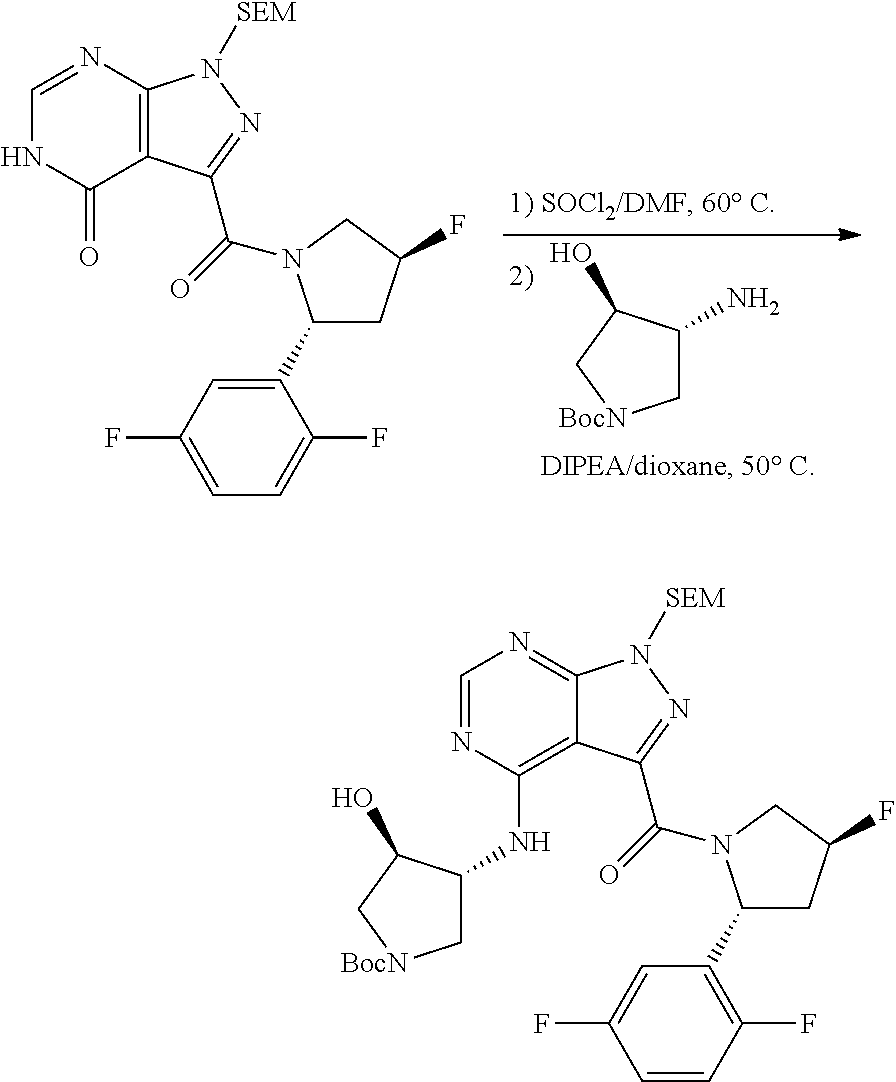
C12=C(N=CNC1=O)N([SEM])N=C2C(=O)N1C(C2=CC(F)=CC=C2F)CC(F)C1.C1C(N)C(O)C[BocN]1.C12=C(NC3C[BocN]CC3O)N=CN=C1N([SEM])N=C2C(=O)N1C(C2=C(F)C=CC(F)=C2)CC(F)C1
